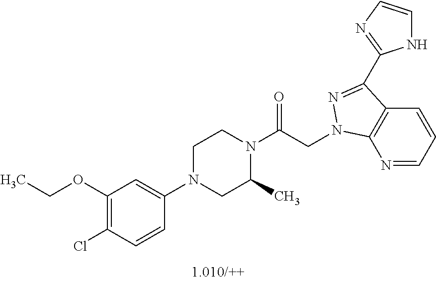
C1(OCC)=C(Cl)C=CC(N2CC(C)N(C(CN3C4=C(C=CC=N4)C(C4=NC=CN4)=N3)=O)CC2)=C1
